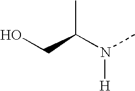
OCC(C)N([H])C
